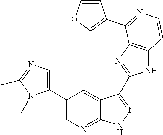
C1(C2=CN=C3C(=C2)C(C2=NC4=C(N2)C=CN=C4C2=COC=C2)=N[N H]3)=CN=C(C)N1C
